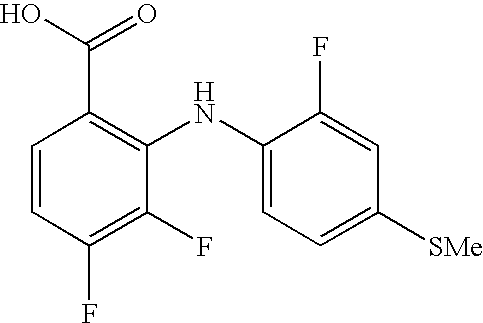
C1=CC(F)=C(F)C(NC2=CC=C([SMe])C=C2F)=C1C(O)=O
